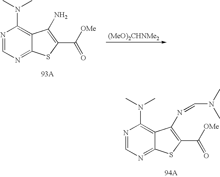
N1=CN=C2C(=C1N(C)C)C(N=CN(C)C)=C(C([OMe])=O)S2.[(MeO)2CHNMe2].N1=CN=C2C(=C1N(C)C)C(N)=C(C([OMe])=O)S2
